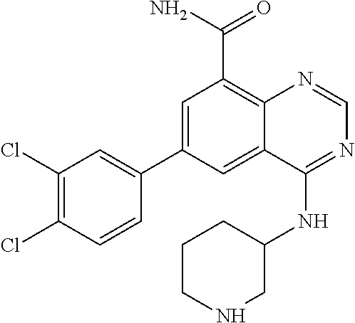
C1=C(C2=CC(Cl)=C(Cl)C=C2)C=C2C(=C1C(N)=O)N=CN=C2NC1CCCNC1
